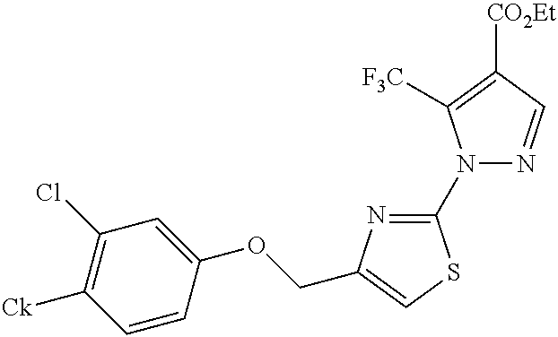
N1(C2=NC(COC3=CC(Cl)=C([Ck])C=C3)=CS2)N=CC([CO2Et])=C1[F3C]
